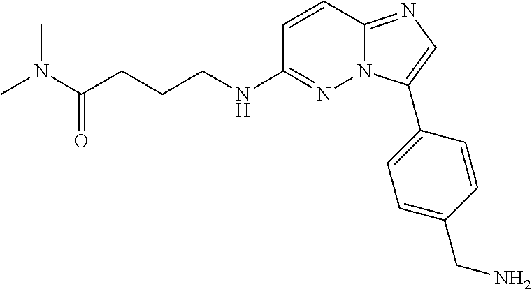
C1=CC2=NC=C(C3=CC=C(CN)C=C3)N2N=C1NCCCC(N(C)C)=O
